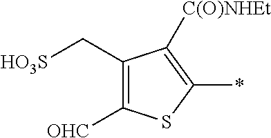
C1(C[HO3S])=C([OHC])SC(*)=C1[C(O)NHEt]
